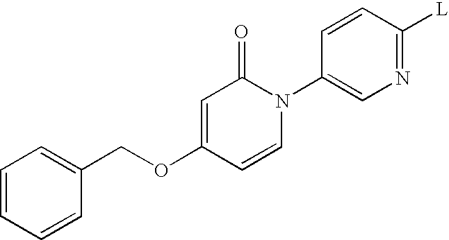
C1=CC=CC(COC2=CC(=O)N(C3=CN=C([L])C=C3)C=C2)=C1
